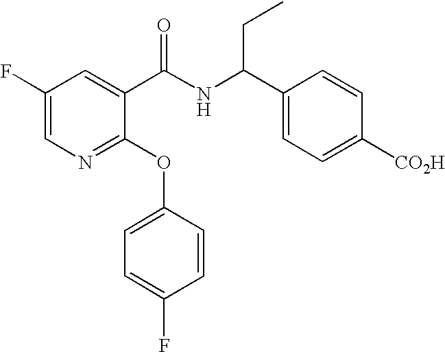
C1(F)=CN=C(OC2=CC=C(F)C=C2)C(C(NC(C2=CC=C([CO2H])C=C2)CC)=O)=C1
